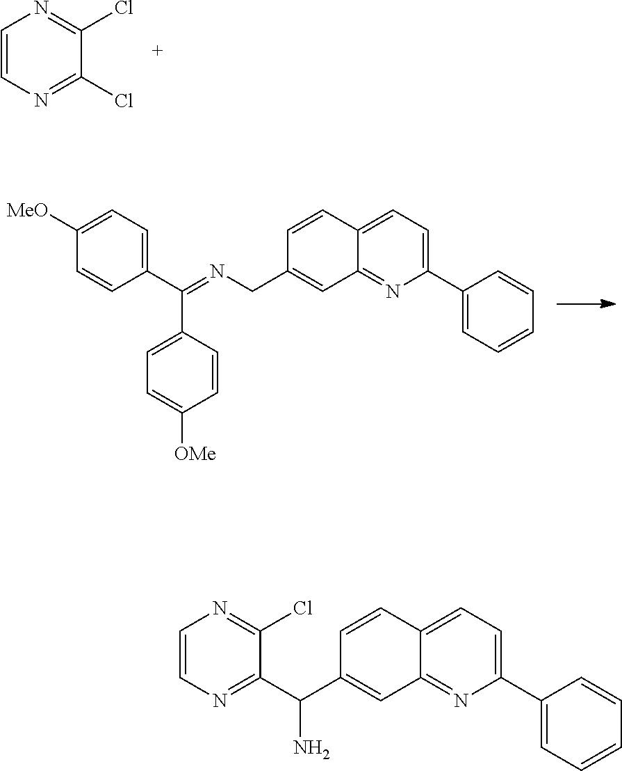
C1=CN=C(Cl)C(Cl)=N1.C1=CC2=CC=C(C3=CC=CC=C3)N=C2C=C1CN=C(C1=CC=C([MeO])C=C1)C1=CC=C([OMe])C=C1.C1=CC2=CC=C(C3=CC=CC=C3)N=C2C=C1C(C1=NC=CN=C1Cl)N
